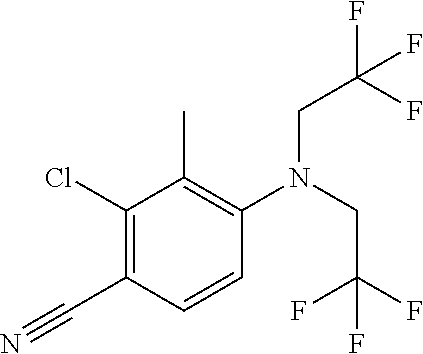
C1(Cl)=C(C#N)C=CC(N(CC(F)(F)F)CC(F)(F)F)=C1C
